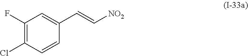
C1(F)=C(Cl)C=CC(C=C[NO2])=C1
